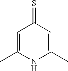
C1=C(C)NC(C)=CC1=S
